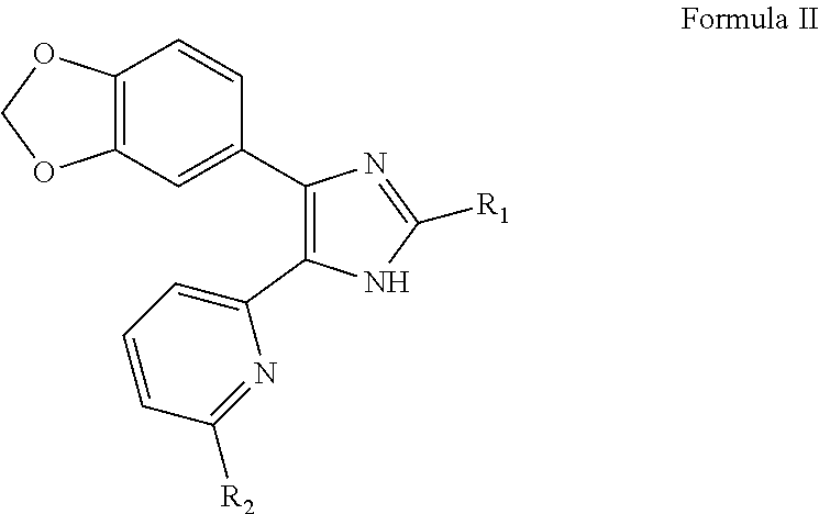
C12=C(C=C(C3=C(C4=CC=CC([R2])=N4)NC([R1])=N3)C=C1)OCO2
